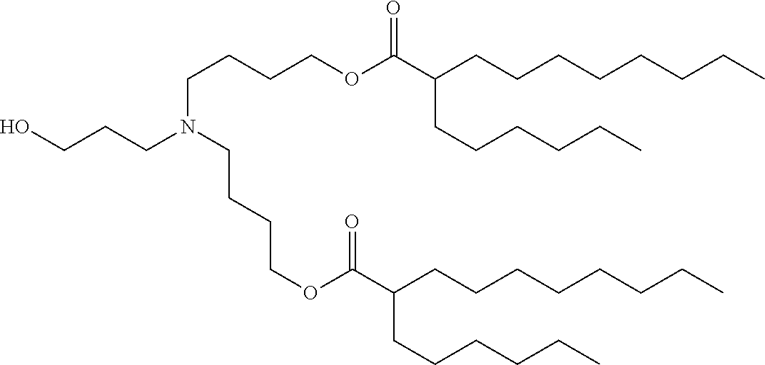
N(CCCCOC(C(CCCCCCCC)CCCCCC)=O)(CCCO)CCCCOC(C(CCCCCCCC)CCCCCC)=O
